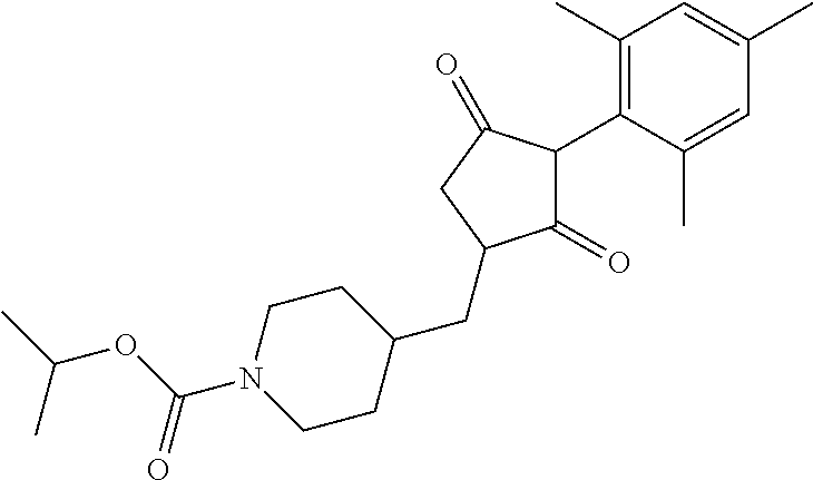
C1(=O)C(C2=C(C)C=C(C)C=C2C)C(=O)CC1CC1CCN(C(OC(C)C)=O)CC1
